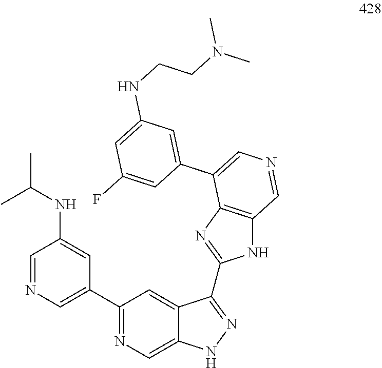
C1=NC=C(C2=NC=C3C(=C2)C(C2=NC4=C(N2)C=NC=C4C2=CC(NCCN(C)C)=CC(F)=C2)=NN3)C=C1NC(C)C
